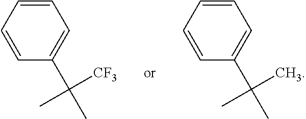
C1=CC=CC(C(C)([CF3])C)=C1.C1=CC=CC(C(C)(C)C)=C1
